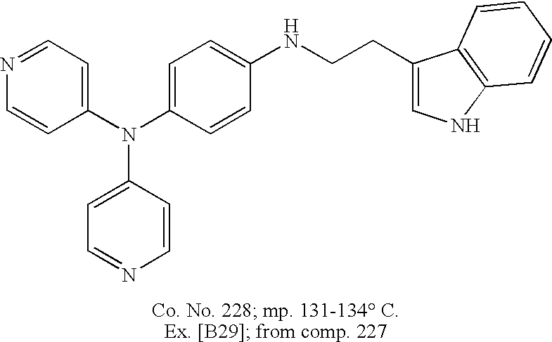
C1=C(N(C2=CC=C(NCCC3=CNC4=C3C=CC=C4)C=C2)C2=CC=NC=C2)C=CN=C1
